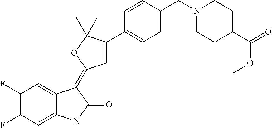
C1(F)=C(F)C=C2C(=C1)C(=C1C=C(C3=CC=C(CN4CCC(C(=O)OC)CC4)C=C3)C(C)(C)O1)C(=O)N2
